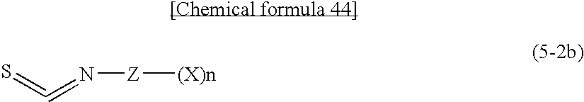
S=C=N[Z][(X)n]
